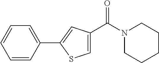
C1=CC(C2=CC(C(N3CCCCC3)=O)=CS2)=CC=C1
